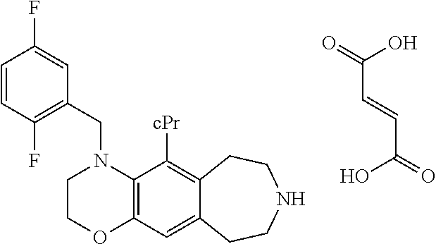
C(C=CC(=O)O)(=O)O.C1COC2=C(N1CC1=C(F)C=CC(F)=C1)C([cPr])=C1C(=C2)CCNCC1
